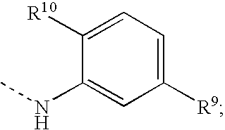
C1=C([R9])C=C(NC)C([R10])=C1
